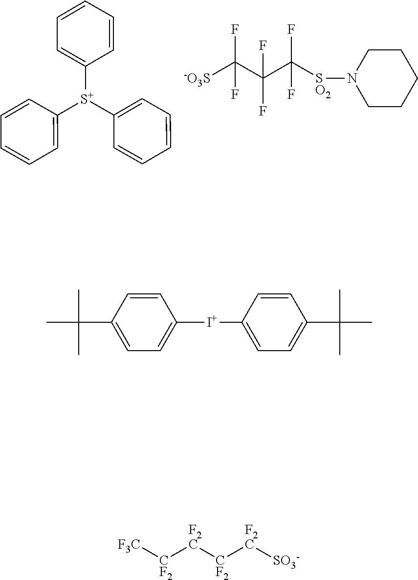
C1([S+](C2=CC=CC=C2)C2=CC=CC=C2)=CC=CC=C1.[-O3S]C(C(C([SO2]N1CCCCC1)(F)F)(F)F)(F)F.[F3C][CF2][F2C][CF2][F2C][SO3-].C1=C([I+]C2=CC=C(C(C)(C)C)C=C2)C=CC(C(C)(C)C)=C1
